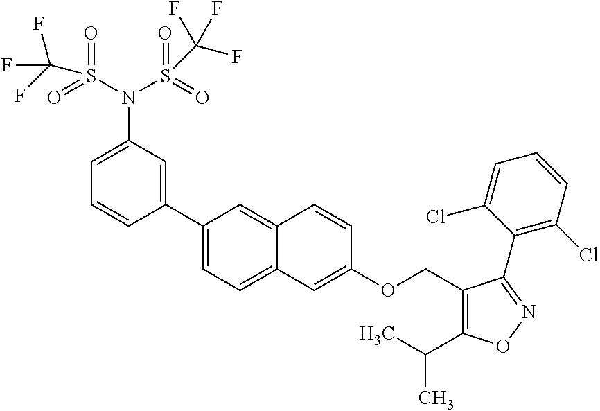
C1(C2=CC(N(S(=O)(=O)C(F)(F)F)S(=O)(=O)C(F)(F)F)=CC=C2)=CC=C2C(=C1)C=CC(OCC1=C(C(C)C)ON=C1C1=C(Cl)C=CC=C1Cl)=C2
